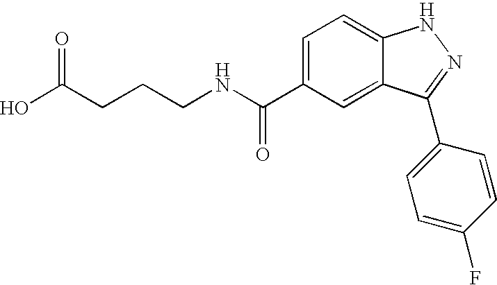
N(C(C1=CC=C2C(=C1)C(C1=CC=C(F)C=C1)=NN2)=O)CCCC(O)=O
